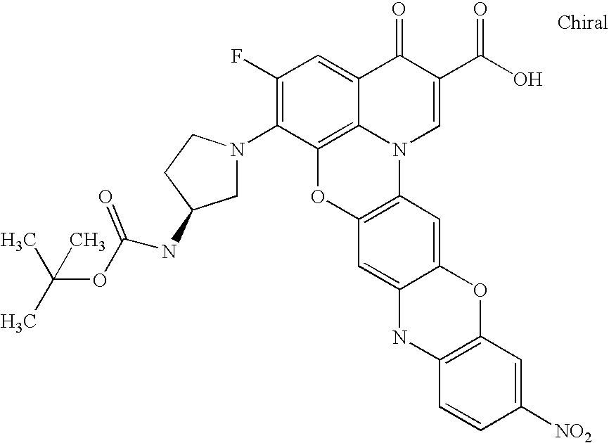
C1(F)=C(N2CC(NC(OC(C)(C)C)=O)CC2)C2=C3C(=C1)C(=O)C(C(O)=O)=CN3C1=C(O2)C=C2C(=C1)OC1=C(N2)C=CC([NO2])=C1
